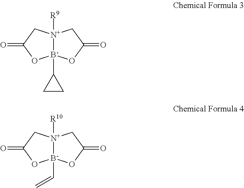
[N+]12([R9])[B-](C3CC3)(OC(=O)C1)OC(=O)C2.[N+]12([R10])[B-](C=C)(OC(=O)C1)OC(=O)C2
